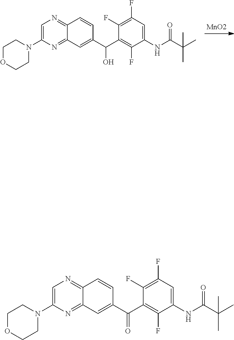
C1=C(N2CCOCC2)N=C2C(=N1)C=CC(C(O)C1=C(F)C(NC(C(C)(C)C)=O)=CC(F)=C1F)=C2.[MnO2].C1=C(N2CCOCC2)N=C2C(=N1)C=CC(C(=O)C1=C(F)C(NC(C(C)(C)C)=O)=CC(F)=C1F)=C2
